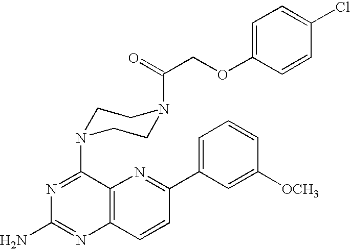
N1=C(N2CCN(C(COC3=CC=C(Cl)C=C3)=O)CC2)C2=C(N=C1N)C=CC(C1=CC=CC([OCH3])=C1)=N2
